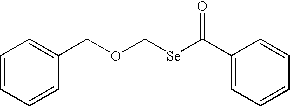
C1=CC=CC(COC[Se]C(C2=CC=CC=C2)=O)=C1
